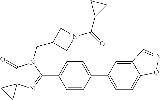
C1(=O)C2(N=C(C3=CC=C(C4=CC=C5C(=C4)C=NO5)C=C3)N1CC1CN(C(=O)C3CC3)C1)CC2
